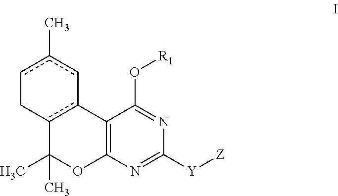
C12=C(N=C([Y][Z])N=C1O[R1])OC(C)(C)c1c2-cc(C)cC1
